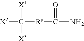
[X2]C([Rp]C(N)=O)([X1])[X3]
